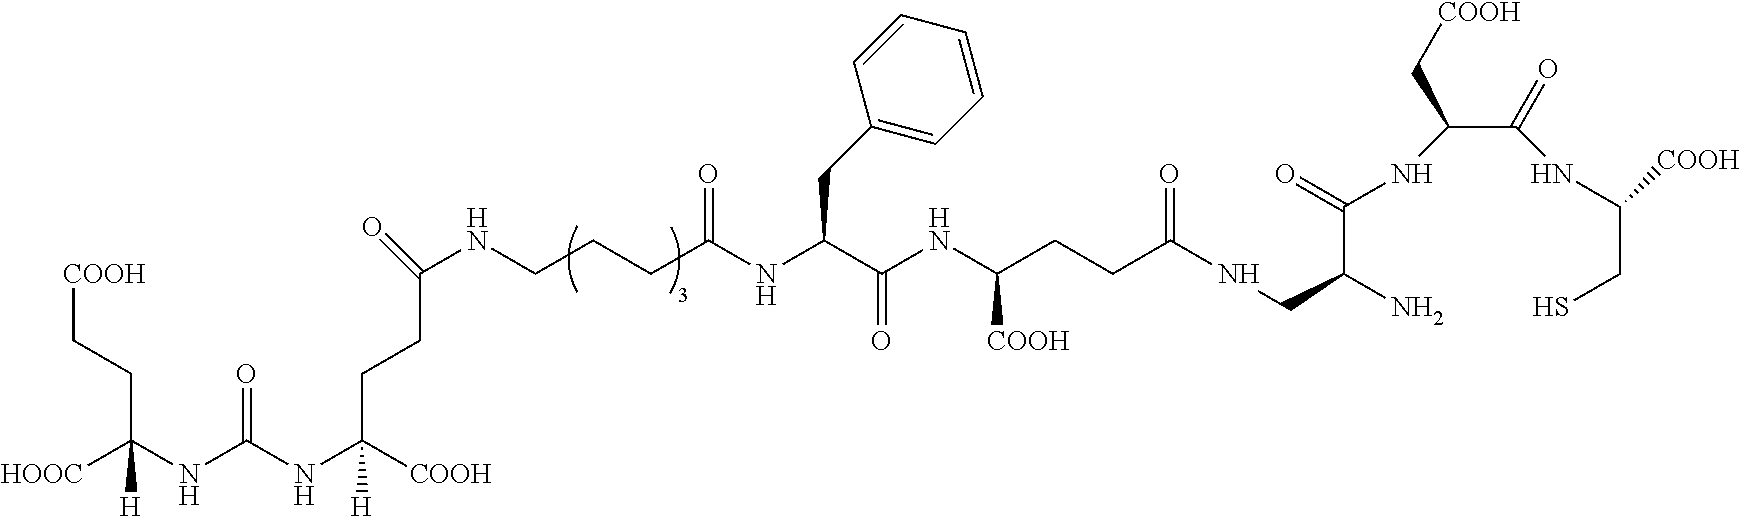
N(C(NC([COOH])(CCC(=O)[HN]CCCC(NC(C(NC(CCC(NCC(C(=O)NC(C(NC(CS)[COOH])=O)C[COOH])N)=O)[COOH])=O)CC1=CC=CC=C1)=O)[H])=O)C([HOOC])(CC[COOH])[H]
